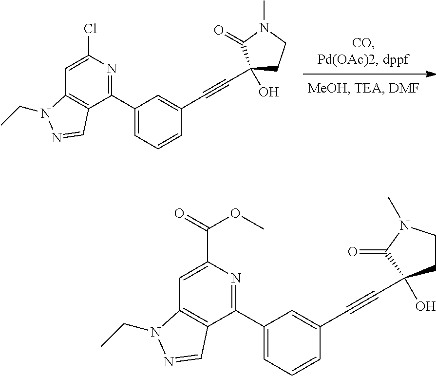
C1=C(C2=NC(Cl)=CC3=C2C=NN3CC)C=C(C#CC2(O)CCN(C)C2=O)C=C1.C1=C(C2=NC(C(=O)OC)=CC3=C2C=NN3CC)C=C(C#CC2(O)CCN(C)C2=O)C=C1
